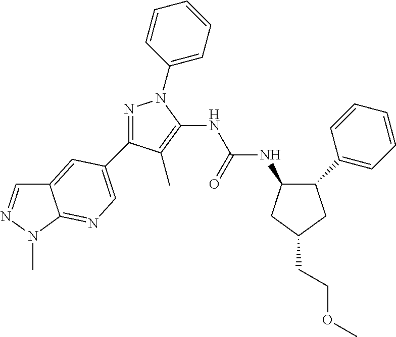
N1=C(C2=CN=C3C(=C2)C=NN3C)C(C)=C(NC(NC2C(C3=CC=CC=C3)CC(CCOC)C2)=O)N1C1=CC=CC=C1
